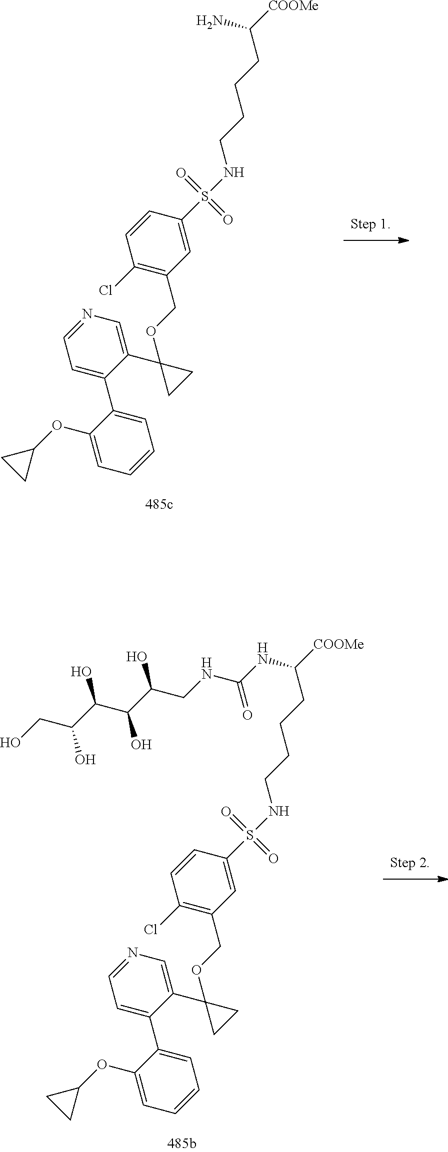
C(OC1(C2=CN=CC=C2C2=CC=CC=C2OC2CC2)CC1)C1=C(Cl)C=CC(S(NCCCCC(NC(NCC(C(C(C(CO)O)O)O)O)=O)[COOMe])(=O)=O)=C1.C(OC1(C2=CN=CC=C2C2=CC=CC=C2OC2CC2)CC1)C1=C(Cl)C=CC(S(NCCCCC(N)[COOMe])(=O)=O)=C1
